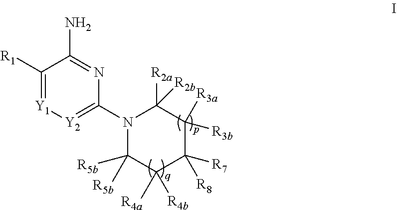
C1([R1])=[Y1][Y2]=C(N2C([R5b])([R5b])C([R4b])([R4a])C([R7])([R8])C([R3a])([R3b])C2([R2a])[R2b])N=C1N
